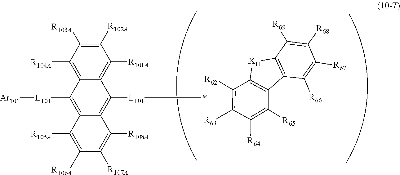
C1([R104A])=C2C(=C([R101A])C([R102A])=C1[R103A])C([L101]*)=C1C(=C2[L101][Ar101])C([R105A])=C([R106A])C([R107A])=C1[R108A].C1([R69])=C([R68])C([R67])=C([R66])C2=C1[X11]C1=C2C([R65])=C([R64])C([R63])=C1[R62]
